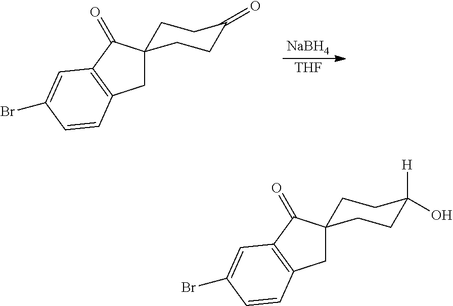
C1C2=C(C(=O)C13CCC(=O)CC3)C=C(Br)C=C2.[NaBH4].[THF].C1C2=C(C(=O)C13CCC([H])(O)CC3)C=C(Br)C=C2
